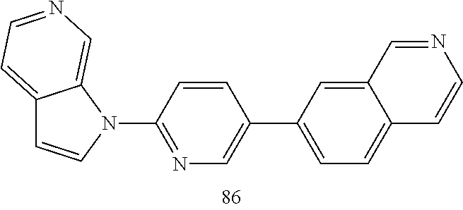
C12=CC=NC=C1N(C1=NC=C(C3=CC=C4C(=C3)C=NC=C4)C=C1)C=C2
